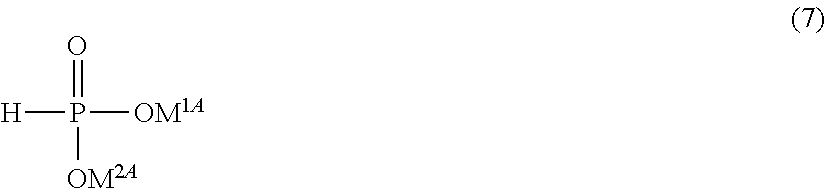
O=P([OM2A])([OM1A])[H]
